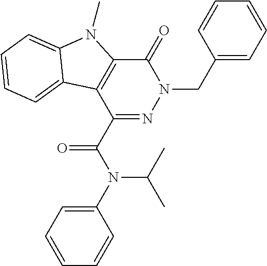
C1(=O)C2=C(C(C(N(C3=CC=CC=C3)C(C)C)=O)=NN1CC1=CC=CC=C1)C1=CC=CC=C1N2C
